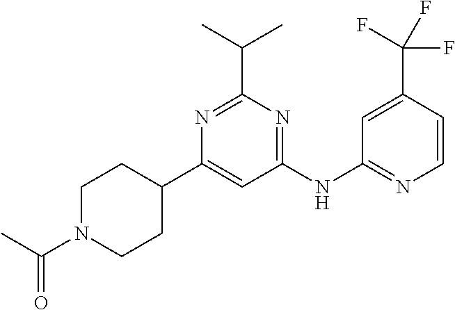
C1(NC2=NC=CC(C(F)(F)F)=C2)=NC(C(C)C)=NC(C2CCN(C(=O)C)CC2)=C1
